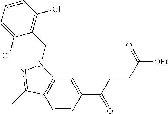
C1=CC(C(CCC([OEt])=O)=O)=CC2=C1C(C)=NN2CC1=C(Cl)C=CC=C1Cl
